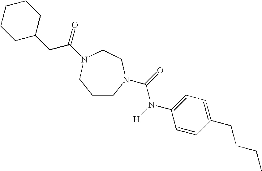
C1CN(C(=O)N([H])C2=CC=C(CCCC)C=C2)CCN(C(=O)CC2CCCCC2)C1
